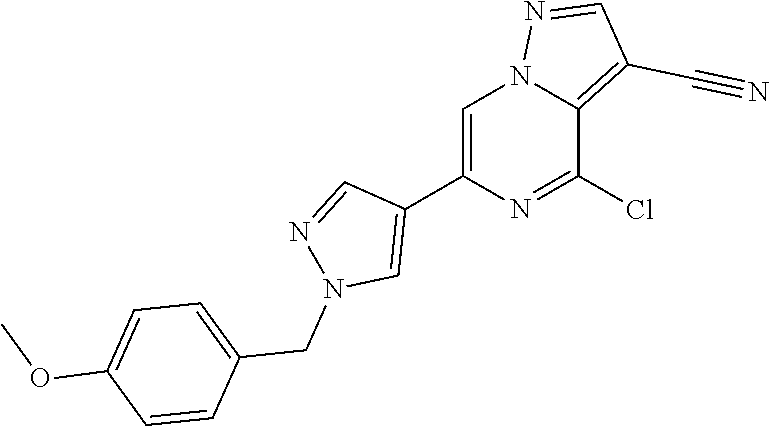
C1=C(C2=CN(CC3=CC=C(OC)C=C3)N=C2)N=C(Cl)C2=C(C#N)C=NN12
